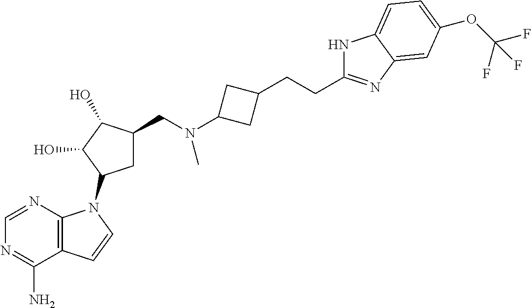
N1C(CCC2CC(N(CC3CC(N4C5=C(C(N)=NC=N5)C=C4)C(O)C3O)C)C2)=NC2=CC(OC(F)(F)F)=CC=C12
